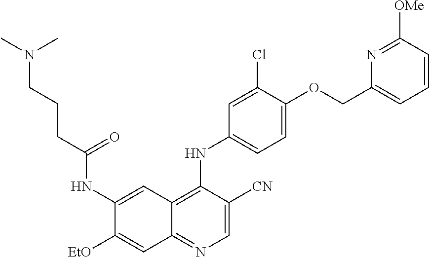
C1=C([CN])C(NC2=CC=C(OCC3=CC=CC([OMe])=N3)C(Cl)=C2)=C2C(=N1)C=C([EtO])C(NC(CCCN(C)C)=O)=C2
